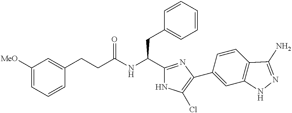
C1([MeO])=CC=CC(CCC(NC(C2=NC(C3=CC4=C(C=C3)C(N)=NN4)=C(Cl)N2)CC2=CC=CC=C2)=O)=C1
